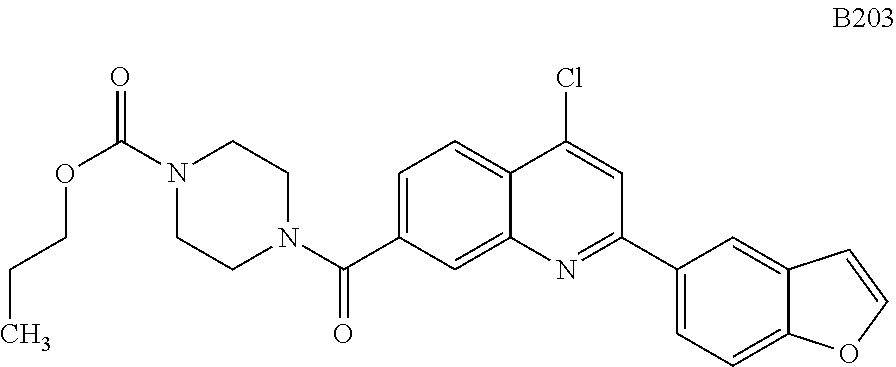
C1=C(C(N2CCN(C(=O)OCCC)CC2)=O)C=C2C(=C1)C(Cl)=CC(C1=CC=C3C(=C1)C=CO3)=N2
